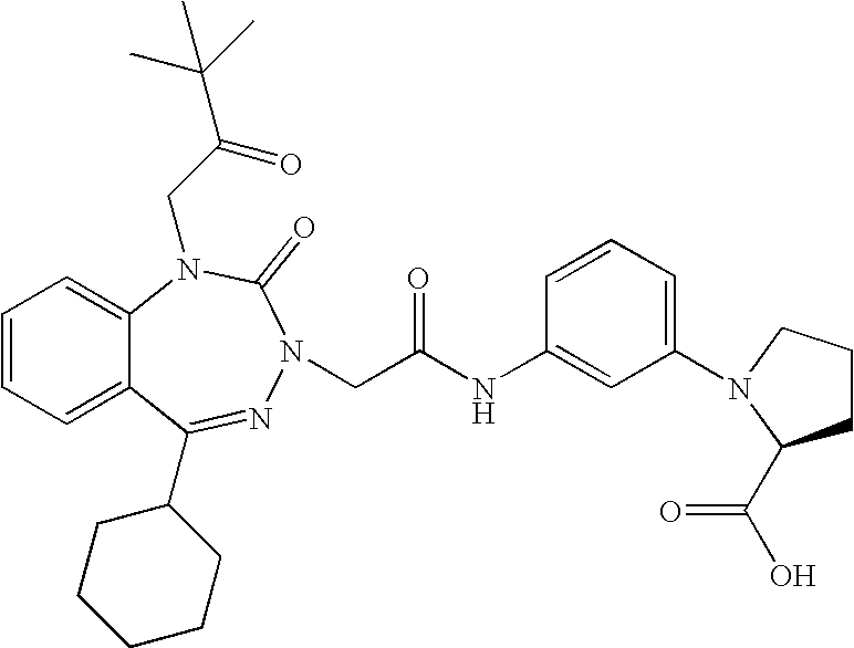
C1=CC=C2C(=C1)N(CC(=O)C(C)(C)C)C(=O)N(CC(NC1=CC(N3CCCC3C(O)=O)=CC=C1)=O)N=C2C1CCCCC1
